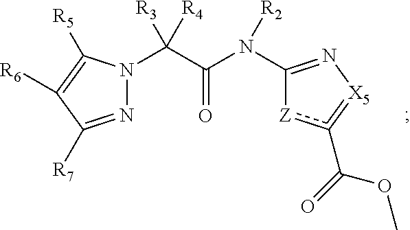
N1=C([R7])C([R6])=C([R5])N1C(C(N(C1=N[X5]=c(C(=O)OC)[Z]1)[R2])=O)([R3])[R4]
